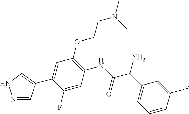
N1=CC(C2=CC(OCCN(C)C)=C(NC(C(C3=CC=CC(F)=C3)N)=O)C=C2F)=CN1
